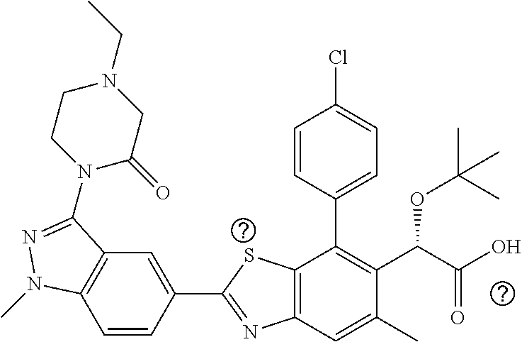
C1=CC(C2=NC3=C(S2)C(C2=CC=C(Cl)C=C2)=C(C(C(O)=O)OC(C)(C)C)C(C)=C3)=CC2=C1N(C)N=C2N1C(=O)CN(CC)CC1
